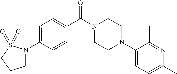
C1=C(N2CCCS2(=O)=O)C=CC(C(N2CCN(C3=CC=C(C)N=C3C)CC2)=O)=C1
